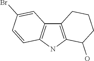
C12=C(NC3=C1C=C(Br)C=C3)C(O)CCC2
